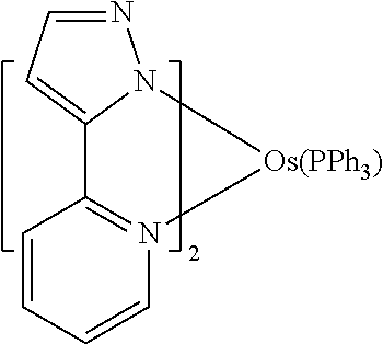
C12=CC=NN1[Os(PPh3)]N1=C2C=CC=C1
